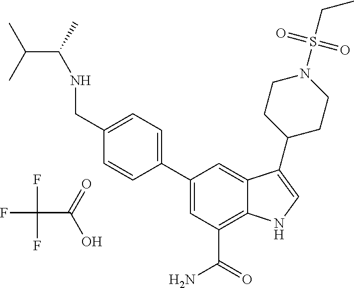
C1(C2=CC=C(CNC(C(C)C)C)C=C2)=CC(C(=O)N)=C2C(=C1)C(C1CCN(S(CC)(=O)=O)CC1)=CN2.FC(F)(F)C(O)=O
